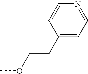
C1=CC(CCOC)=CC=N1
